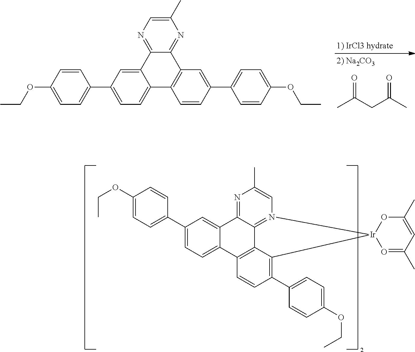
C1(C2=CC=C(OCC)C=C2)=CC=C2C(=C1)C1=NC(C)=CN3=C1C1=C2C=CC(C2=CC=C(OCC)C=C2)=C1[Ir]31O=C(C)C=C(C)O1.CC(CC(C)=O)=O.C1(C)=CN=C2C(=N1)C1=C(C3=CC=C(C4=CC=C(OCC)C=C4)C=C23)C=CC(C2=CC=C(OCC)C=C2)=C1
